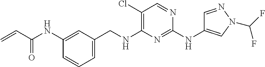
C1=C(CNC2=C(Cl)C=NC(NC3=CN(C(F)F)N=C3)=N2)C=C(NC(C=C)=O)C=C1
